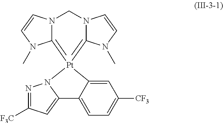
C12=CC=C([CF3])C=C1[Pt]1(=C3N(C=CN3C)CN3C=1N(C)C=C3)N1N=C([F3C])C=C21
